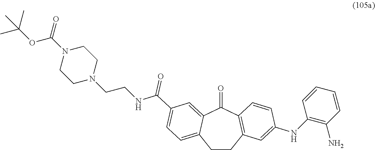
C1(NC2=CC3=C(C=C2)C(=O)C2=CC(C(NCCN4CCN(C(OC(C)(C)C)=O)CC4)=O)=CC=C2CC3)=C(N)C=CC=C1
